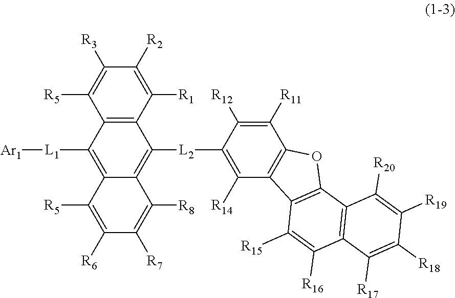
C1([L2]C2=C3C(=C([L1][Ar1])C4=C2C([R1])=C([R2])C([R3])=C4[R5])C([R5])=C([R6])C([R7])=C3[R8])=C([R14])C2=C(C([R11])=C1[R12])OC1=C2C([R15])=C([R16])C2=C1C([R20])=C([R19])C([R18])=C2[R17]
